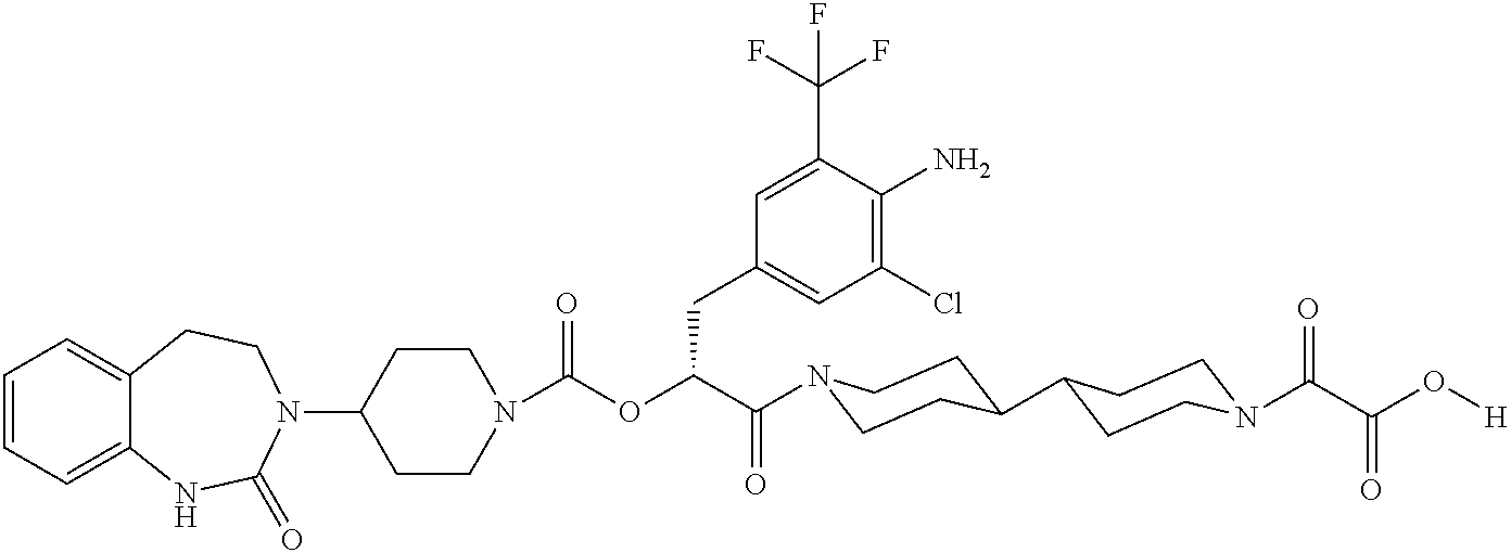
C1=CC=C2C(=C1)CCN(C1CCN(C(=O)OC(C(=O)N3CCC(C4CCN(C(C(O[H])=O)=O)CC4)CC3)CC3=CC(Cl)=C(N)C(C(F)(F)F)=C3)CC1)C(=O)N2
